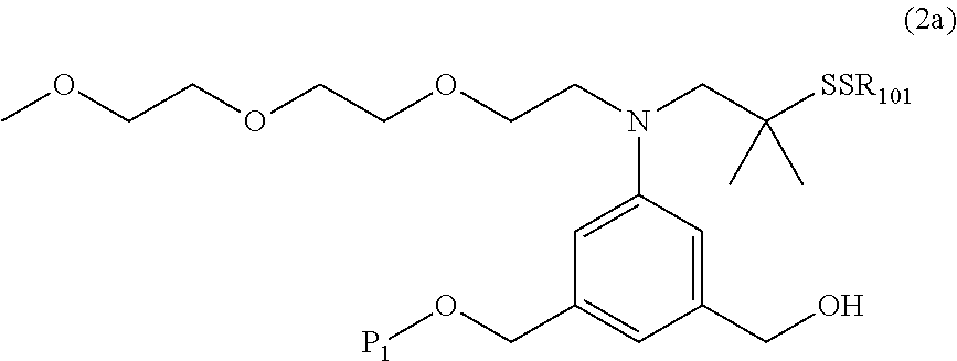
C(C1=CC(CO)=CC(N(CCOCCOCCOC)CC([SSR101])(C)C)=C1)O[P1]
